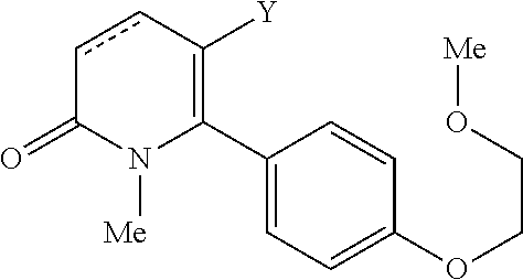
C1(C2=C([Y])ccC(=O)N2[Me])=CC=C(OCCO[Me])C=C1
